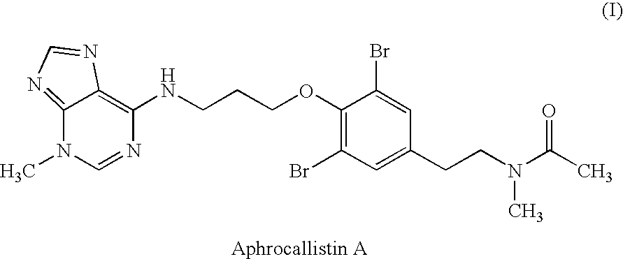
C12=NC=NC1=C(NCCCOC1=C(Br)C=C(CCN(C(C)=O)C)C=C1Br)N=CN2C
